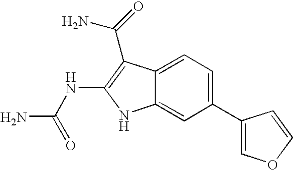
C1(C2=COC=C2)=CC=C2C(=C1)NC(NC(N)=O)=C2C(N)=O
